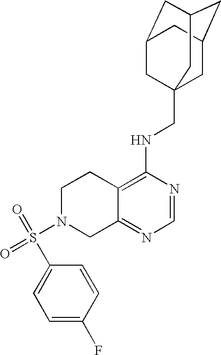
S(N1CC2=NC=NC(NCC34CC5CC(CC(C3)C5)C4)=C2CC1)(C1=CC=C(F)C=C1)(=O)=O
